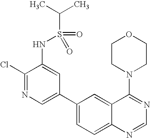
C1(Cl)=NC=C(C2=CC=C3C(=C2)C(N2CCOCC2)=NC=N3)C=C1NS(=O)(=O)C(C)C
